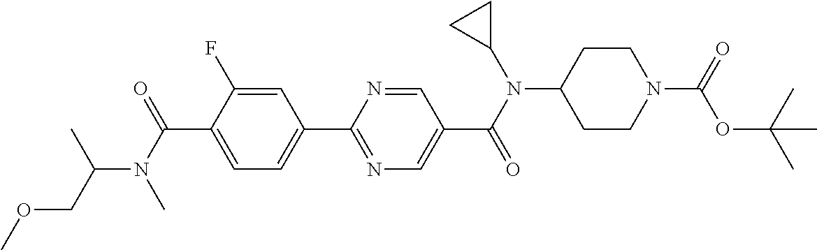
C1(C(N(C)C(COC)C)=O)=CC=C(C2=NC=C(C(N(C3CC3)C3CCN(C(=O)OC(C)(C)C)CC3)=O)C=N2)C=C1F
